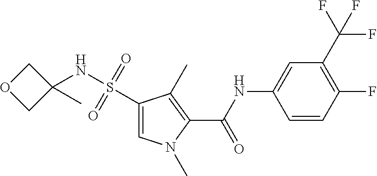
C1(S(NC2(C)COC2)(=O)=O)=CN(C)C(C(NC2=CC(C(F)(F)F)=C(F)C=C2)=O)=C1C
